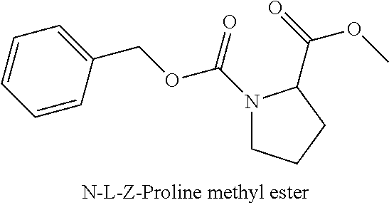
C1=CC=CC(COC(N2CCCC2C(=O)OC)=O)=C1
